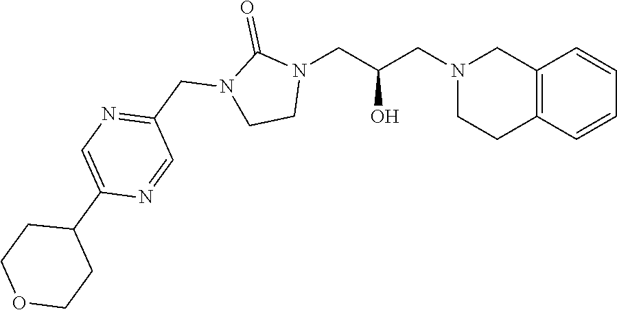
C12=C(C=CC=C1)CCN(CC(CN1C(=O)N(CC3=NC=C(C4CCOCC4)N=C3)CC1)O)C2
